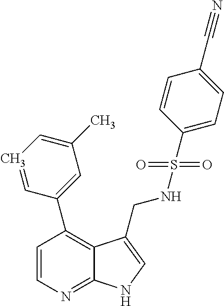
C12=NC=CC(C3=CC(C)=CC=C3)=C1C(CNS(=O)(=O)C1=CC=C(C#N)C=C1)=CN2
